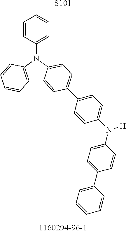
C12=C(N(C3=CC=CC=C3)C3=CC=C(C4=CC=C(N(C5=CC=C(C6=CC=CC=C6)C=C5)[H])C=C4)C=C13)C=CC=C2.[S101]
